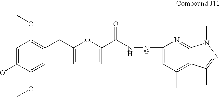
C1=C(O)C(OC)=CC(CC2=CC=C(C(NNC3=CC(C)=C4C(=N3)N(C)N=C4C)=O)O2)=C1OC
